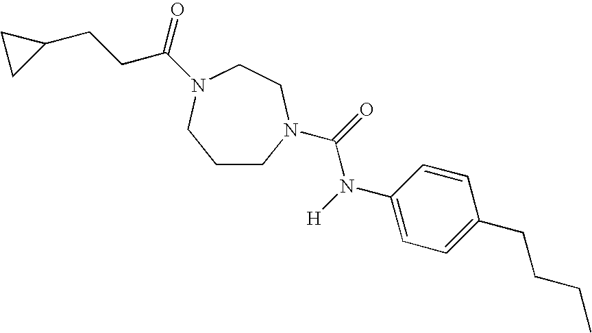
C1CN(C(=O)N([H])C2=CC=C(CCCC)C=C2)CCN(C(=O)CCC2CC2)C1
